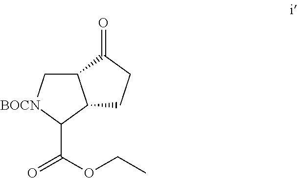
C12C[BOCN]C(C(OCC)=O)C1CCC2=O
